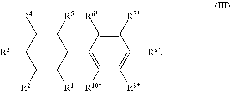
C1([R5])C([R4])C([R3])C([R2])C([R1])C1C1=C([R10*])C([R9*])=C([R8*])C([R7*])=C1[R6*]
